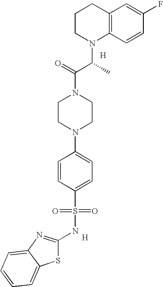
[H].[H].C1CN(C(C(N2CCN(C3=CC=C(S(=O)(=O)NC4=NC5=CC=CC=C5S4)C=C3)CC2)=O)C)C2=C(C1)C=C(F)C=C2
